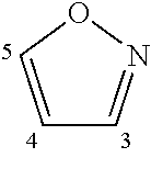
C1=CON=C1
